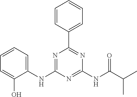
C1(NC2=NC(C3=CC=CC=C3)=NC(NC(C(C)C)=O)=N2)=CC=CC=C1O
